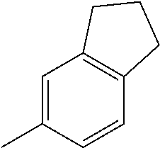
C1=C(C)C=CC2=C1CCC2
